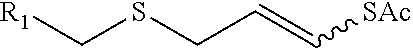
[R1]CSCC=C[SAc]
